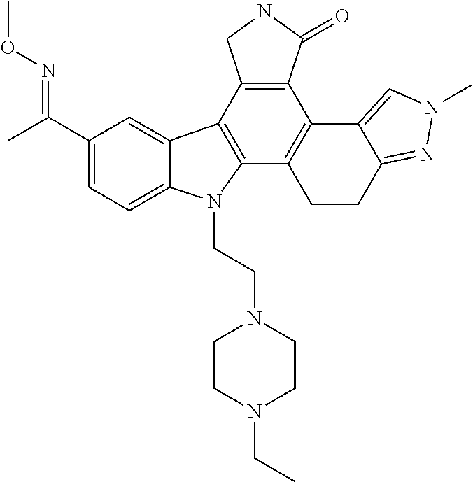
C1(C(C)=NOC)=CC=C2C(=C1)C1=C(N2CCN2CCN(CC)CC2)C2=C(C3=C1CNC3=O)C1=CN(C)N=C1CC2
